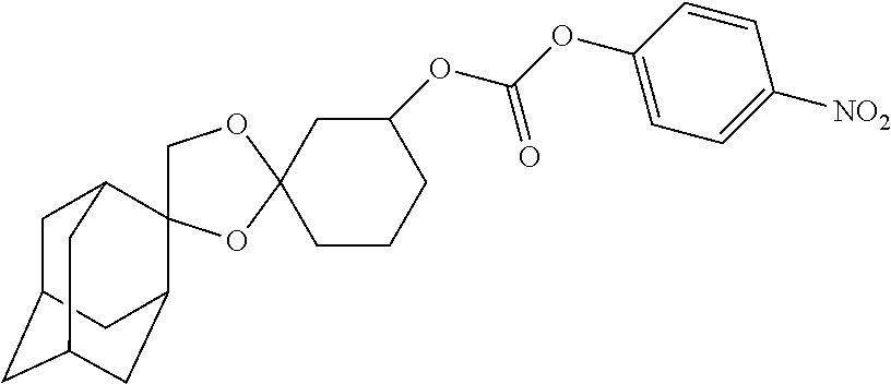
C1C2CC3CC(C4(C1C3)COC1(O4)CC(OC(OC3=CC=C([NO2])C=C3)=O)CCC1)C2
